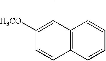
C1=CC2=C(C(C)=C1[H3CO])C=CC=C2
